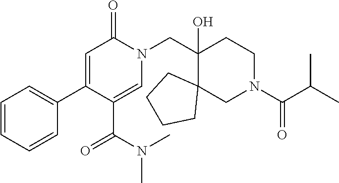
N1(CC2(O)C3(CN(C(=O)C(C)C)CC2)CCCC3)C(=O)C=C(C2=CC=CC=C2)C(C(N(C)C)=O)=C1
